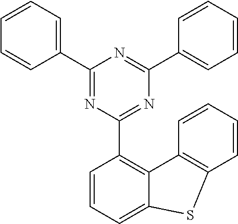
C1(C2=CC=CC=C2)=NC(C2=C3C(=CC=C2)SC2=C3C=CC=C2)=NC(C2=CC=CC=C2)=N1
